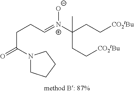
C(C=[N+](C(CC[CO2tBu])(C)CC[CO2tBu])[O-])CC(=O)N1CCCC1
